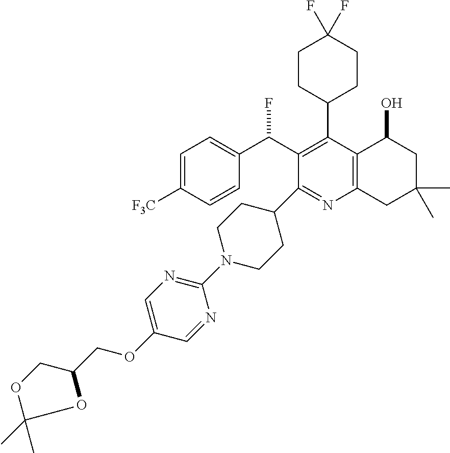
C1=C([F3C])C=CC(C(C2=C(C3CCC(F)(F)CC3)C3=C(N=C2C2CCN(C4=NC=C(OCC5COC(C)(C)O5)C=N4)CC2)CC(C)(C)CC3O)F)=C1
